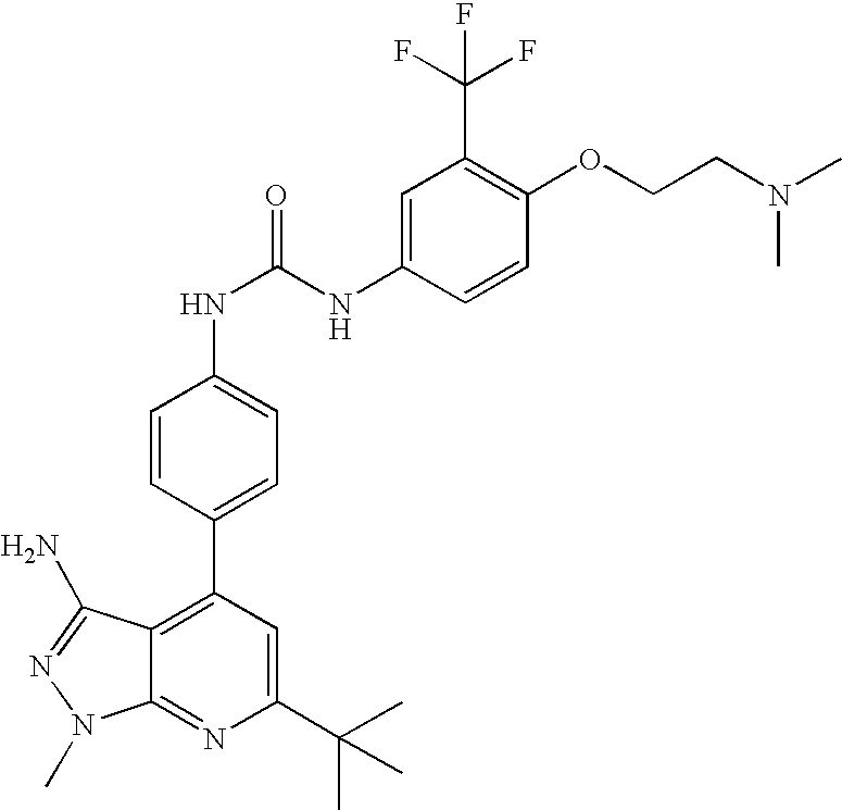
C1(C(C)(C)C)=CC(C2=CC=C(NC(=O)NC3=CC(C(F)(F)F)=C(OCCN(C)C)C=C3)C=C2)=C2C(=N1)N(C)N=C2N
